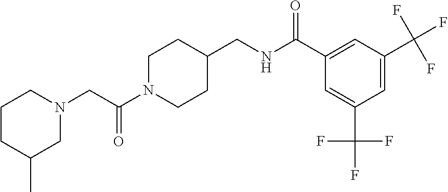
C(C(N1CCC(CNC(C2=CC(C(F)(F)F)=CC(C(F)(F)F)=C2)=O)CC1)=O)N1CCCC(C)C1
